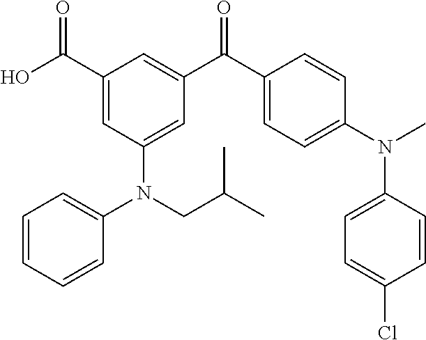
C1(C(O)=O)=CC(N(C2=CC=CC=C2)CC(C)C)=CC(C(C2=CC=C(N(C)C3=CC=C(Cl)C=C3)C=C2)=O)=C1
